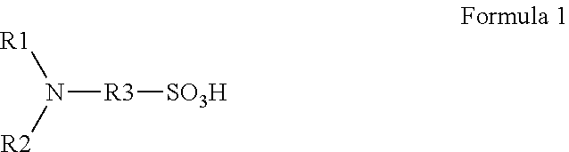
[R1]N([R2])[R3][SO3H]
